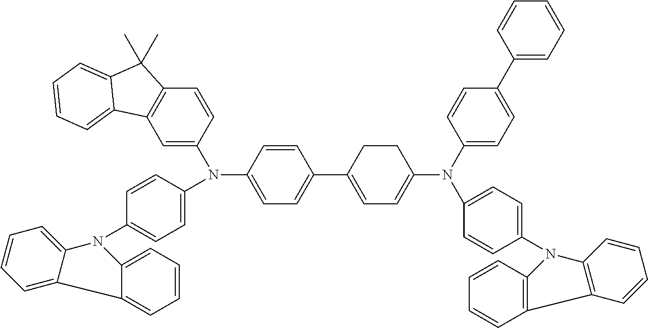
C1=C(N(C2=CC=C(C3=CC=C(N(C4=CC=C(N5C6=C(C=CC=C6)C6=C5C=CC=C6)C=C4)C4=CC=C(C5=CC=CC=C5)C=C4)CC3)C=C2)C2=CC=C(N3C4=CC=CC=C4C4=CC=CC=C34)C=C2)C=CC2=C1C1=CC=CC=C1C2(C)C
